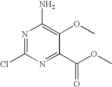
N1=C(Cl)N=C(C(OC)=O)C(OC)=C1N
